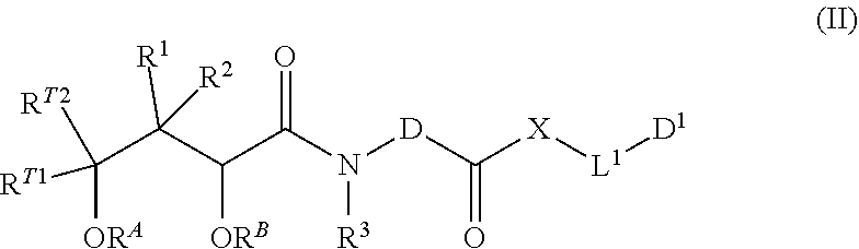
C(C(C(C(N([D]C([X][L1][D1])=O)[R3])=O)[ORB])([R1])[R2])([RT1])([ORA])[RT2]
